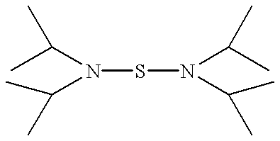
N(SN(C(C)C)C(C)C)(C(C)C)C(C)C
